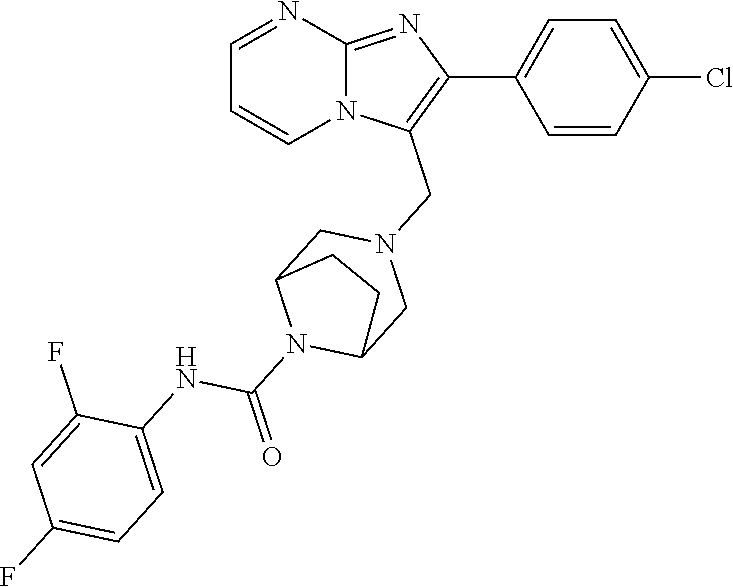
C1=CC(Cl)=CC=C1C1=C(CN2CC3N(C(NC4=CC=C(F)C=C4F)=O)C(C2)CC3)N2C(=N1)N=CC=C2
